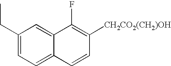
C1(CC)=CC=C2C(=C1)C(F)=C([CH2CO2(CH2)OH])C=C2
